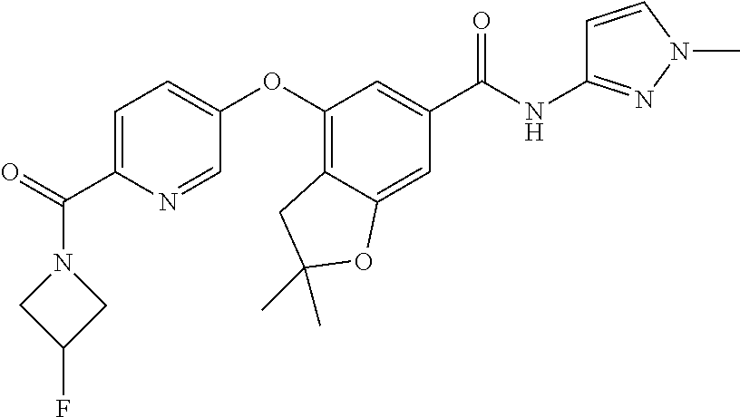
C1(OC2=CC=C(C(=O)N3CC(F)C3)N=C2)=C2C(=CC(C(=O)NC3=NN(C)C=C3)=C1)OC(C)(C)C2
